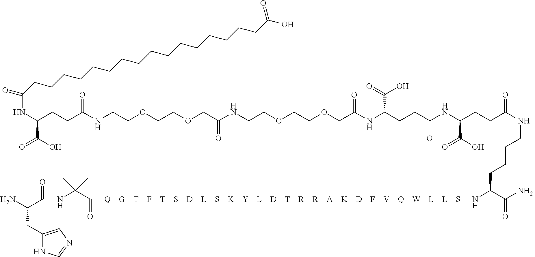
C(CCC(NCCOCCOCC(NCCOCCOCC(NC(CCC(NC(CCC(NCCCCC(C([NH2])=O)N[Q    G    T    F    T    S    D    L    S    K    Y    L    D    T    R    R    A    K    D    F    V    Q    W    L    L    S]C(C(NC(C(N)CC1=CN=CN1)=O)(C)C)=O)=O)C(O)=O)=O)C(=O)O)=O)=O)=O)(C(O)=O)NC(=O)CCCCCCCCCCCCCCCCC(O)=O
